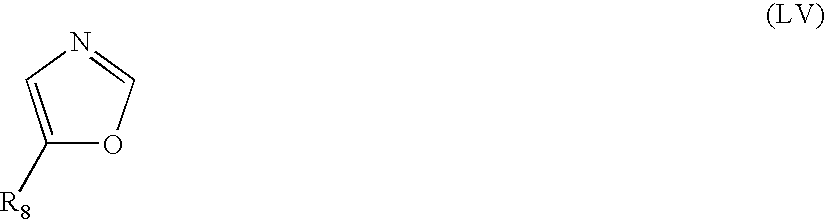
C1([R8])=CN=CO1
